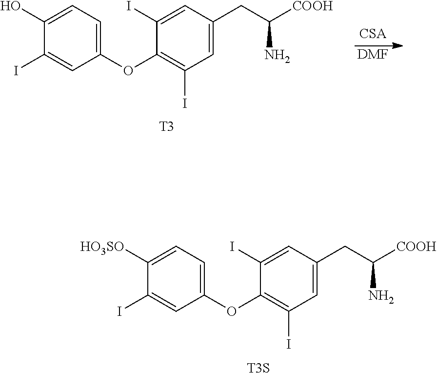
[DMF].C1(O)=CC=C(OC2=C(I)C=C(CC([COOH])N)C=C2I)C=C1I.[T3].C1([HO3SO])=CC=C(OC2=C(I)C=C(CC([COOH])N)C=C2I)C=C1I.[T3S]
